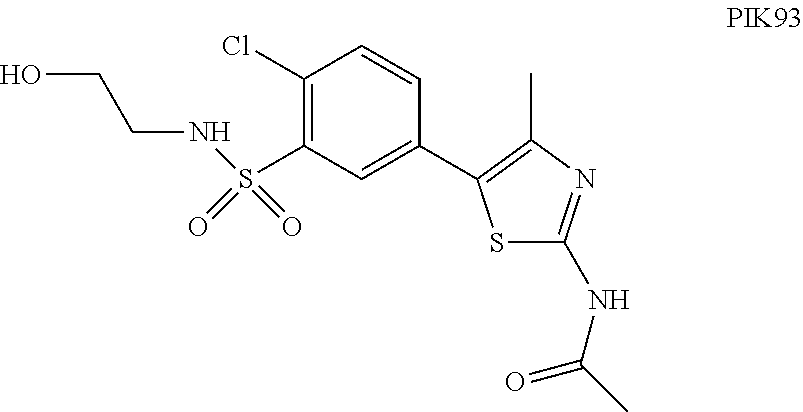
C1(Cl)=C(S(NCCO)(=O)=O)C=C(C2=C(C)N=C(NC(C)=O)S2)C=C1
